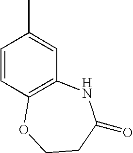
C1=CC2=C(C=C1C)NC(=O)CCO2
